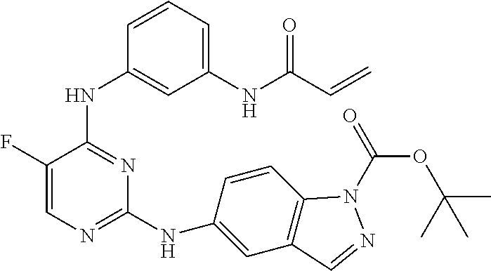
N(C1=NC=C(F)C(NC2=CC(NC(C=C)=O)=CC=C2)=N1)C1=CC2=C(C=C1)N(C(=O)OC(C)(C)C)N=C2
